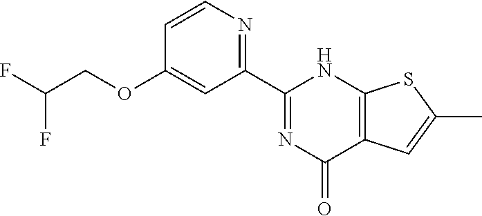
C1(C2=NC=CC(OCC(F)F)=C2)=NC(=O)C2=C(N1)SC(C)=C2
